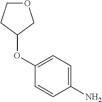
C1(OC2COCC2)=CC=C(N)C=C1
